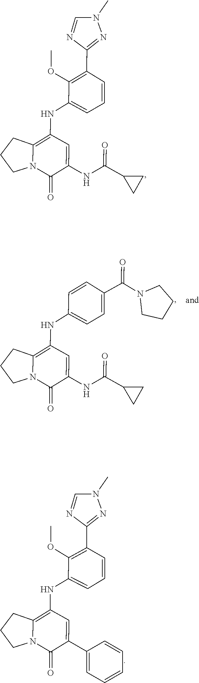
C1(NC2=C3N(C(=O)C(NC(C4CC4)=O)=C2)CCC3)=CC=CC(C2=NN(C)C=N2)=C1OC.C1(NC2=C3N(C(=O)C(NC(C4CC4)=O)=C2)CCC3)=CC=C(C(N2CCCC2)=O)C=C1.C1(NC2=C3N(C(=O)C(C4=CC=CC=C4)=C2)CCC3)=CC=CC(C2=NN(C)C=N2)=C1OC
